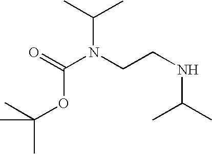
O=C(N(CCNC(C)C)C(C)C)OC(C)(C)C
